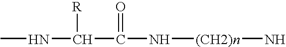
CNC(C(N[(CH2)n]N)=O)[R]
